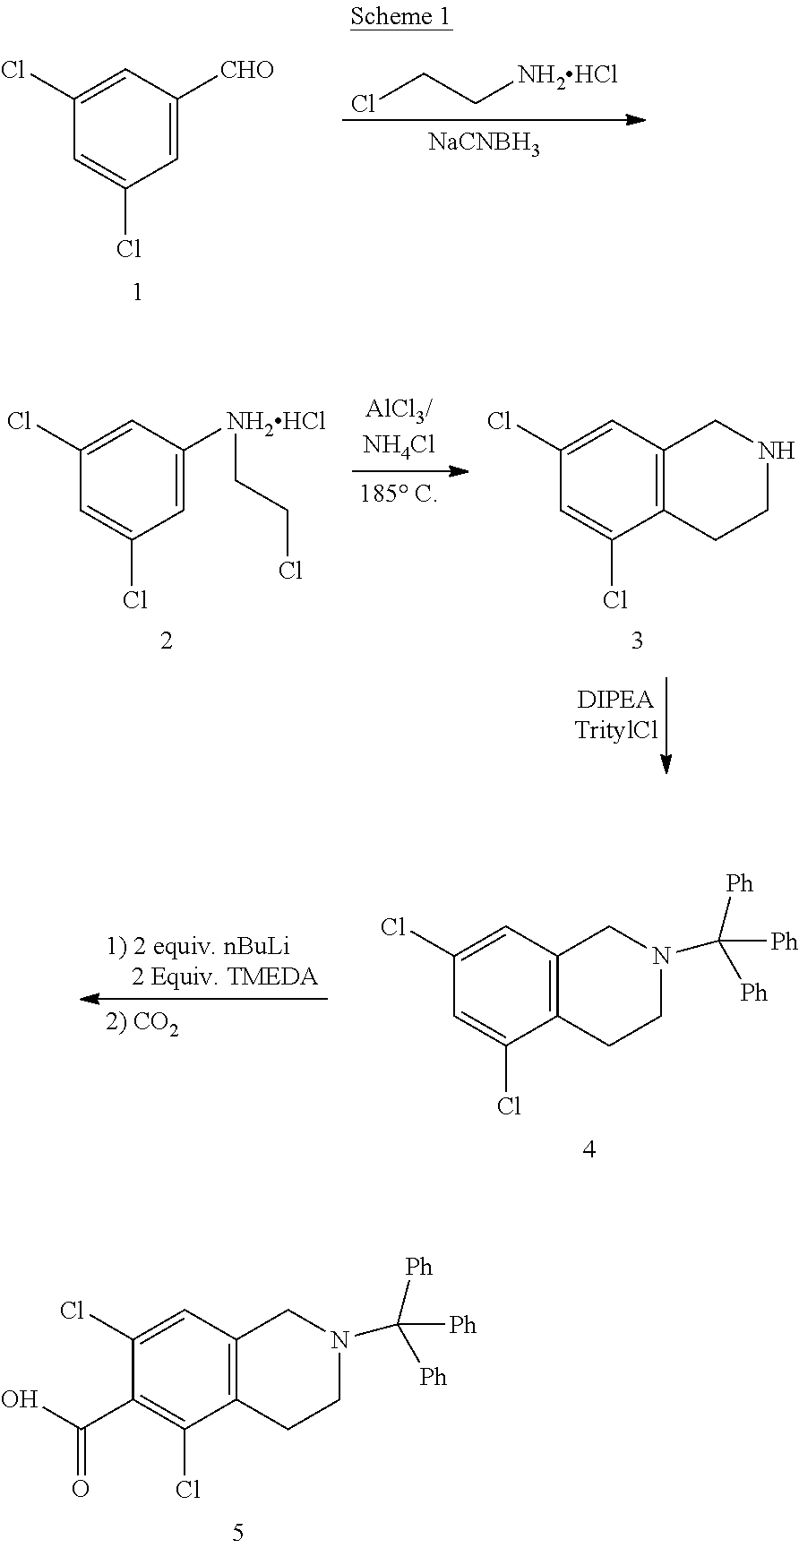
C1=C(Cl)C=C([CHO])C=C1Cl.ClCC[NH2HCl].[NaCNBH3].C1=C(Cl)C2=C(C=C1Cl)CNCC2.C1=C(Cl)C=C([NH2HCl]CCCl)C=C1Cl.C1=C(Cl)C2=C(C=C1Cl)CN(C([Ph])([Ph])[Ph])CC2.C1(C(O)=O)=C(Cl)C2=C(C=C1Cl)CN(C([Ph])([Ph])[Ph])CC2
